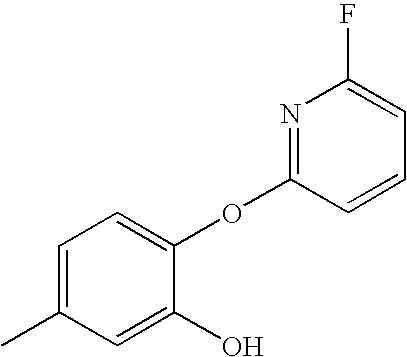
C1=C(C)C=C(O)C(OC2=NC(F)=CC=C2)=C1
